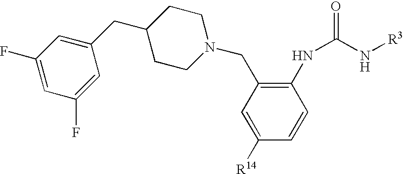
C1=C([R14])C=CC(NC(=O)N[R3])=C1CN1CCC(CC2=CC(F)=CC(F)=C2)CC1
